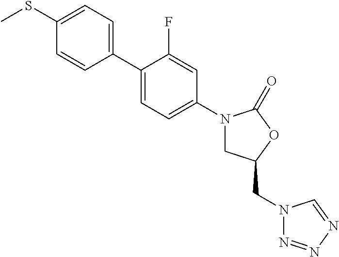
C1(SC)=CC=C(C2=CC=C(N3CC(CN4N=NN=C4)OC3=O)C=C2F)C=C1
